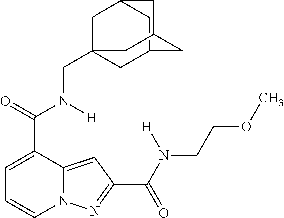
C1=C(C(=O)N([H])CC23CC4CC(C2)CC(C4)C3)C2=CC(C(N([H])CCOC)=O)=NN2C=C1
